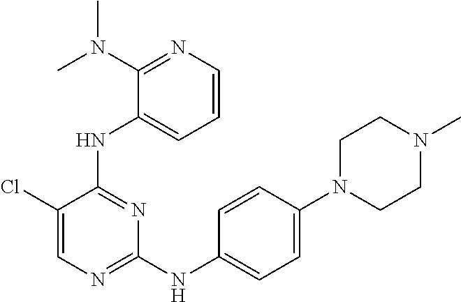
C1N(C2=CC=C(NC3=NC=C(Cl)C(NC4=CC=CN=C4N(C)C)=N3)C=C2)CCN(C)C1
